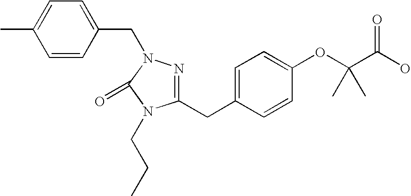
C1=C(C)C=CC(CN2N=C(CC3=CC=C(OC(C(O)=O)(C)C)C=C3)N(CCC)C2=O)=C1
